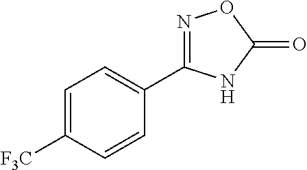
C1=C([F3C])C=CC(C2=NOC(=O)N2)=C1
